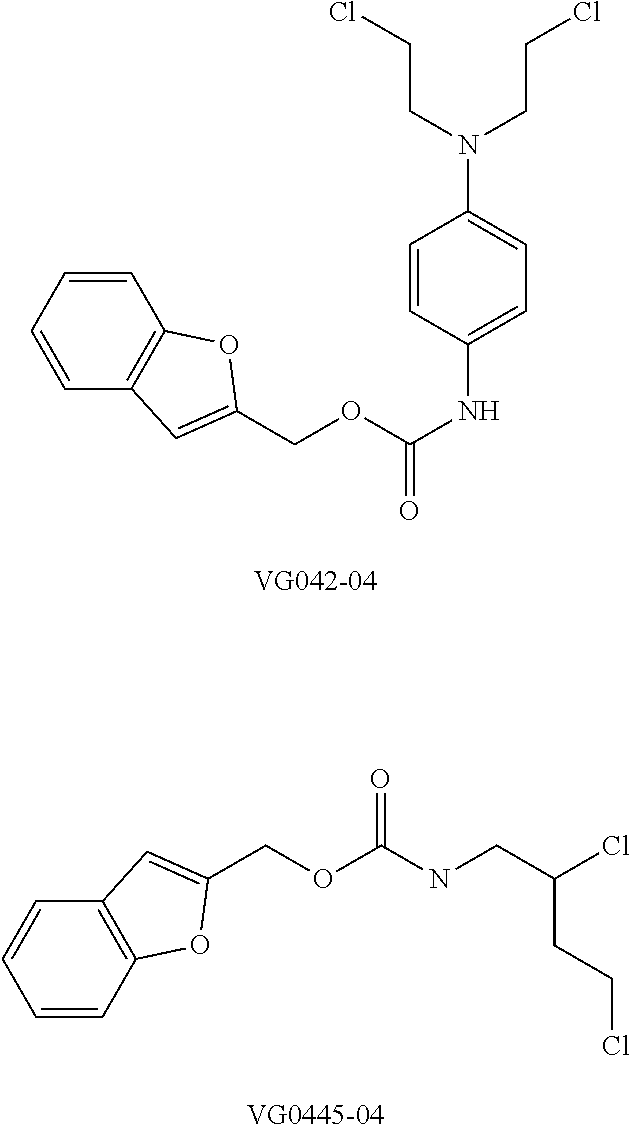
C1=CC2=C(C=C1)OC(COC(NC1=CC=C(N(CCCl)CCCl)C=C1)=O)=C2.C1=CC=CC2=C1C=C(COC(NCC(Cl)CCCl)=O)O2
